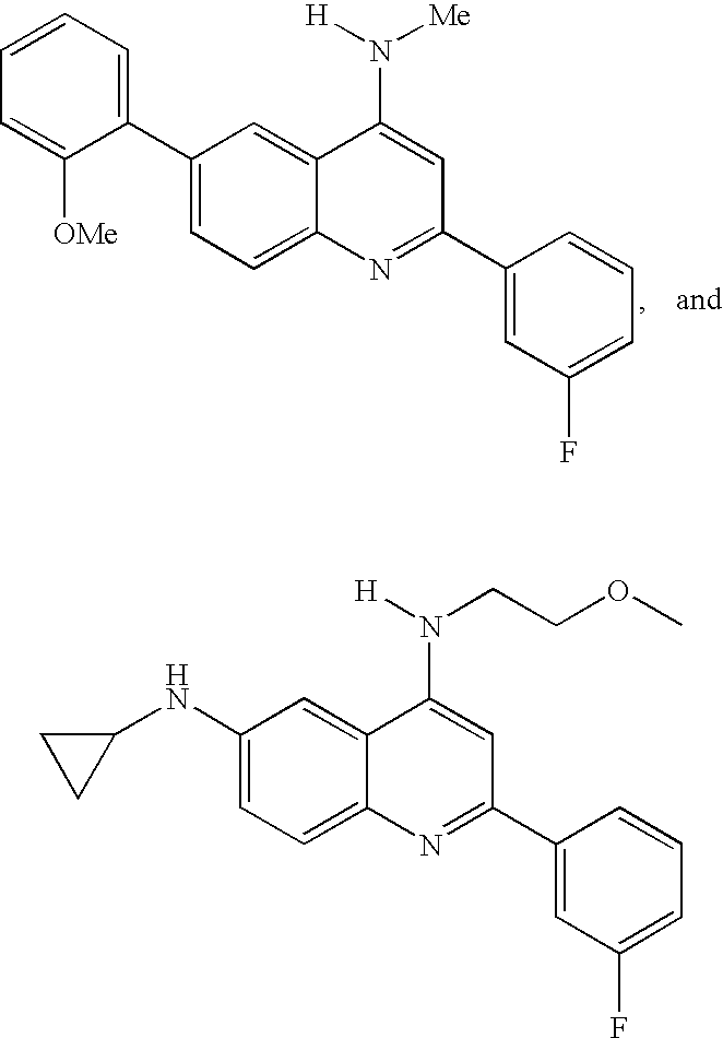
N(C1=CC=C2C(=C1)C(N([H])CCOC)=CC(C1=CC(F)=CC=C1)=N2)C1CC1.C1=CC=C(C2=CC=C3C(=C2)C(N([H])[Me])=CC(C2=CC(F)=CC=C2)=N3)C([OMe])=C1
